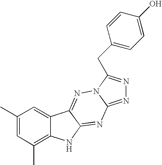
C1(C)=CC(C)=C2C(=C1)C1=NN3C(=NN=C3CC3=CC=C(O)C=C3)N=C1N2
